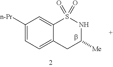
C1([n-Pr])=CC=C2C(=C1)S(=O)(=O)NC([Me])C2
